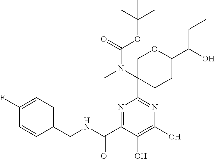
C1C(N(C)C(=O)OC(C)(C)C)(C2=NC(O)=C(O)C(C(NCC3=CC=C(F)C=C3)=O)=N2)CCC(C(O)CC)O1
